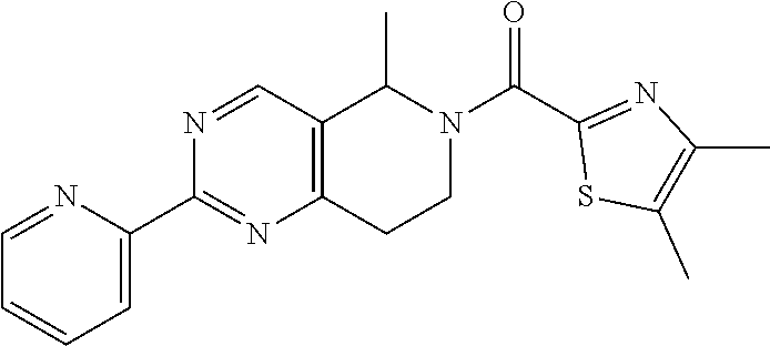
C1=NC(C2=NC3=C(C=N2)C(C)N(C(=O)C2=NC(C)=C(C)S2)CC3)=CC=C1
